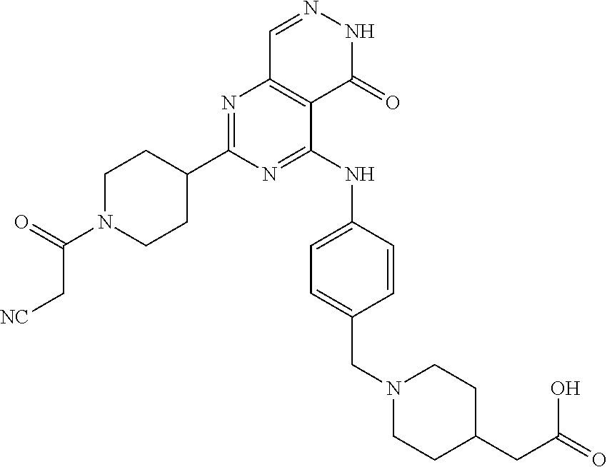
C1C(C2=NC3=C(C(NC4=CC=C(CN5CCC(CC(=O)O)CC5)C=C4)=N2)C(=O)NN=C3)CCN(C(=O)C[NC])C1
